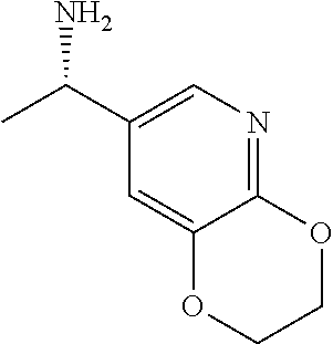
C12=NC=C(C(C)N)C=C1OCCO2
